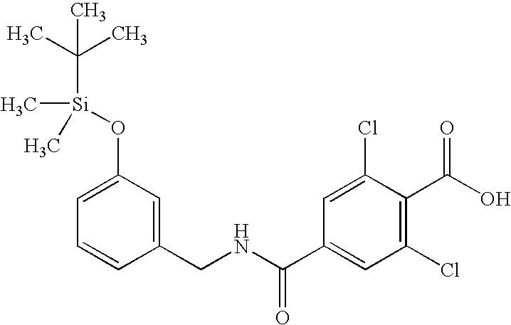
C1(O[Si](C(C)(C)C)(C)C)=CC=CC(CNC(C2=CC(Cl)=C(C(O)=O)C(Cl)=C2)=O)=C1
